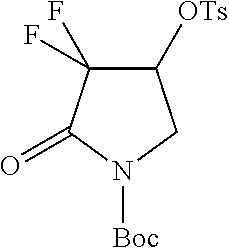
C1([OTs])C(F)(F)C(=O)N([Boc])C1
